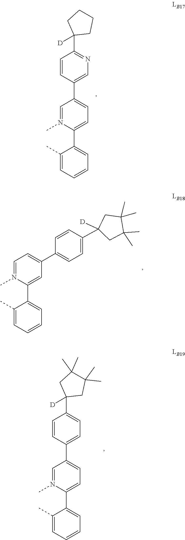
C1=CC(C2([D])CCCC2)=NC=C1C1=CC=C(C2=CC=CC=C2C)N(C)=C1.C1(C)=CC=CC=C1C1=CC(C2=CC=C(C3([D])CC(C)(C)C(C)(C)C3)C=C2)=CC=N1C.C1=CC(C2([D])CC(C)(C)C(C)(C)C2)=CC=C1C1=CC=C(C2=CC=CC=C2C)N(C)=C1
